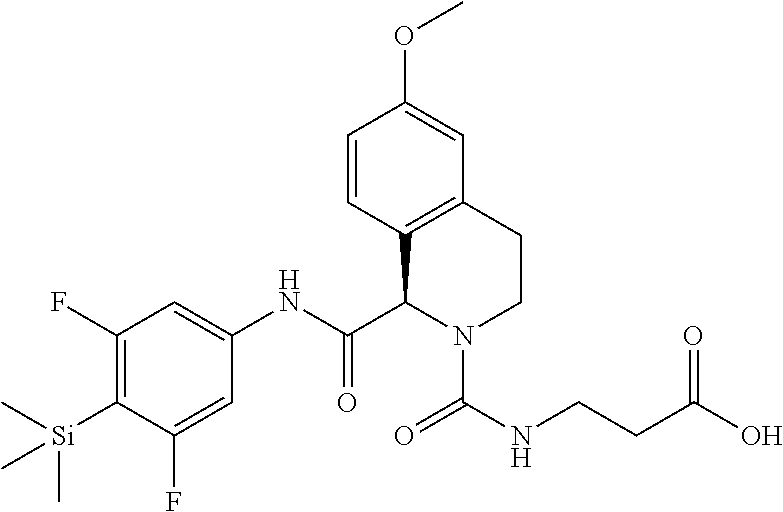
C1=CC2=C(C=C1OC)CCN(C(NCCC(O)=O)=O)C2C(NC1=CC(F)=C([Si](C)(C)C)C(F)=C1)=O
